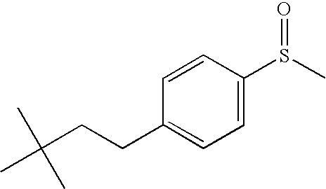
C1=CC(CCC(C)(C)C)=CC=C1S(C)=O
